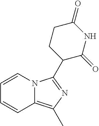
C1=CN2C(=C(C)N=C2C2C(=O)NC(=O)CC2)C=C1
